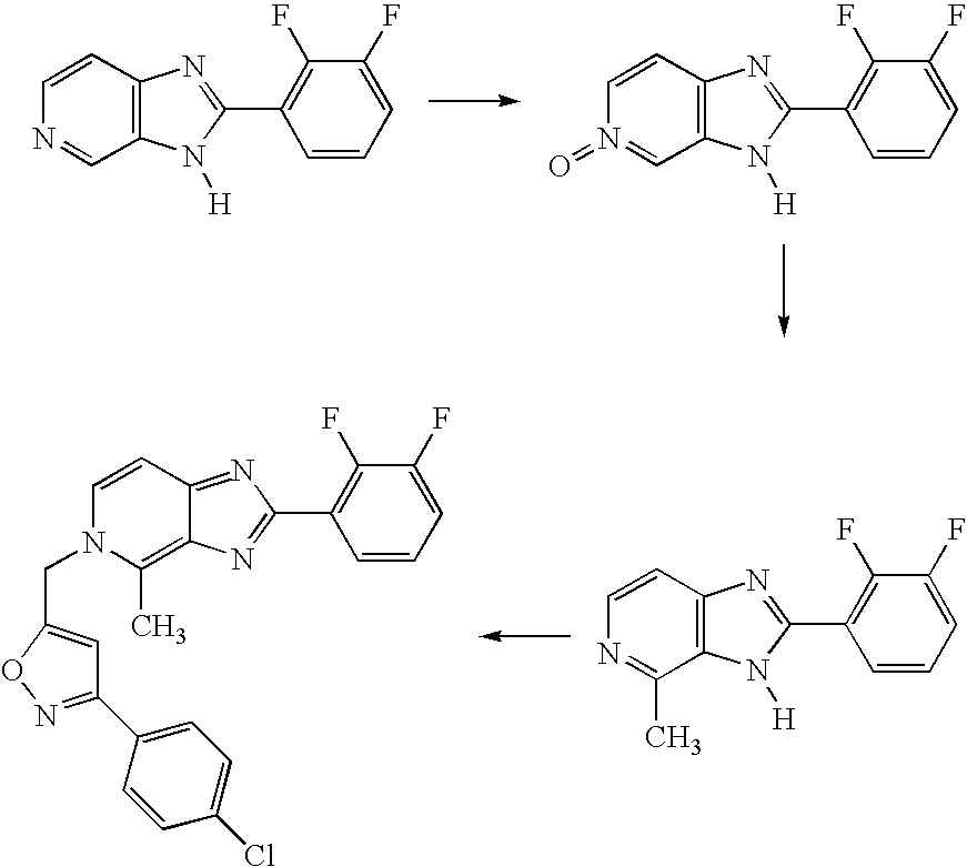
C1=CN=CC2=C1N=C(C1=C(F)C(F)=CC=C1)N2[H].C1=CN(=O)=CC2=C1N=C(C1=C(F)C(F)=CC=C1)N2[H].C1=CN=C(C)C2=C1N=C(C1=C(F)C(F)=CC=C1)N2[H].C1=CN(CC2=CC(C3=CC=C(Cl)C=C3)=NO2)C(C)=C2C1=NC(C1=C(F)C(F)=CC=C1)=N2
